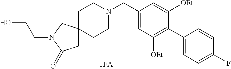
C1C2(CCN(CC3=CC([OEt])=C(C4=CC=C(F)C=C4)C([OEt])=C3)CC2)CN(CCO)C1=O
